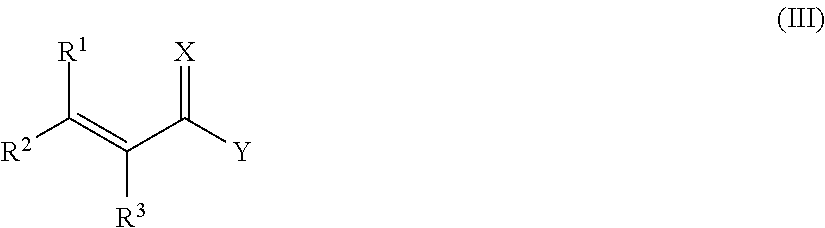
[R2]C(=C(C([Y])=[X])[R3])[R1]
